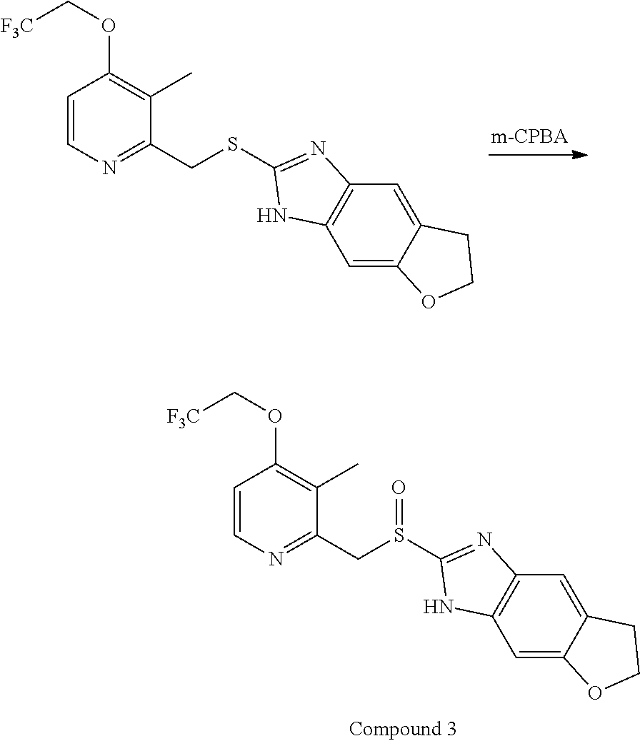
C1=CN=C(CSC2=NC3=C(C=C4C(=C3)CCO4)N2)C(C)=C1OC[F3C].C1=CN=C(CS(C2=NC3=C(C=C4C(=C3)CCO4)N2)=O)C(C)=C1OC[F3C]
